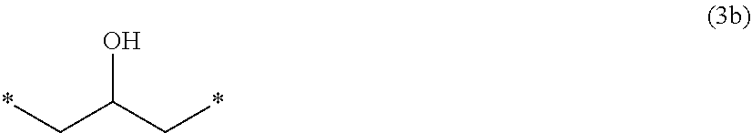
OC(C*)C*
